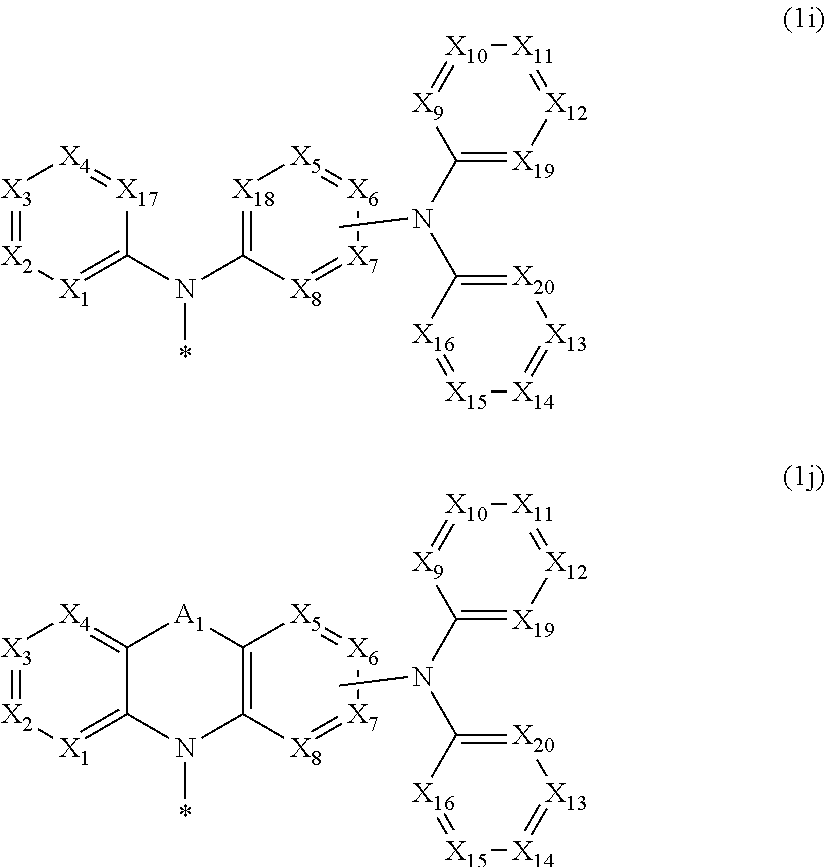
[X3]1=[X2][X1]=C(N(C2=[X18][X5]=[X6][X7]=[X8]2)*)[X17]=[X4]1.CN(C1=[X19][X12]=[X11][X10]=[X9]1)C1=[X20][X13]=[X14][X15]=[X16]1.[X3]1=[X2][X1]=C2C(=[X4]1)[A1]C1=C(N2*)[X8]=[X7][X6]=[X5]1.CN(C1=[X19][X12]=[X11][X10]=[X9]1)C1=[X20][X13]=[X14][X15]=[X16]1
